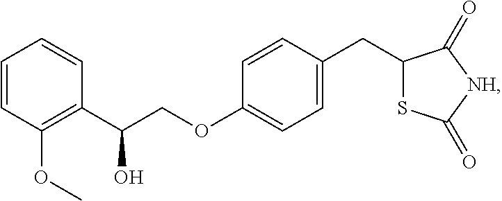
C1=CC(OC)=C(C(COC2=CC=C(CC3SC(=O)[NH]C3=O)C=C2)O)C=C1
